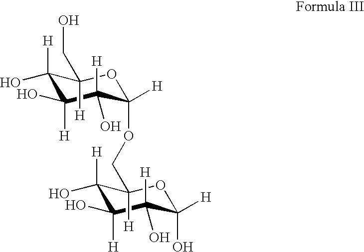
C1([H])(O)C(O)([H])C([H])(O)C([H])(OCC2([H])C([H])(O)C(O)([H])C(O)([H])C(O)([H])O2)OC1([H])CO
